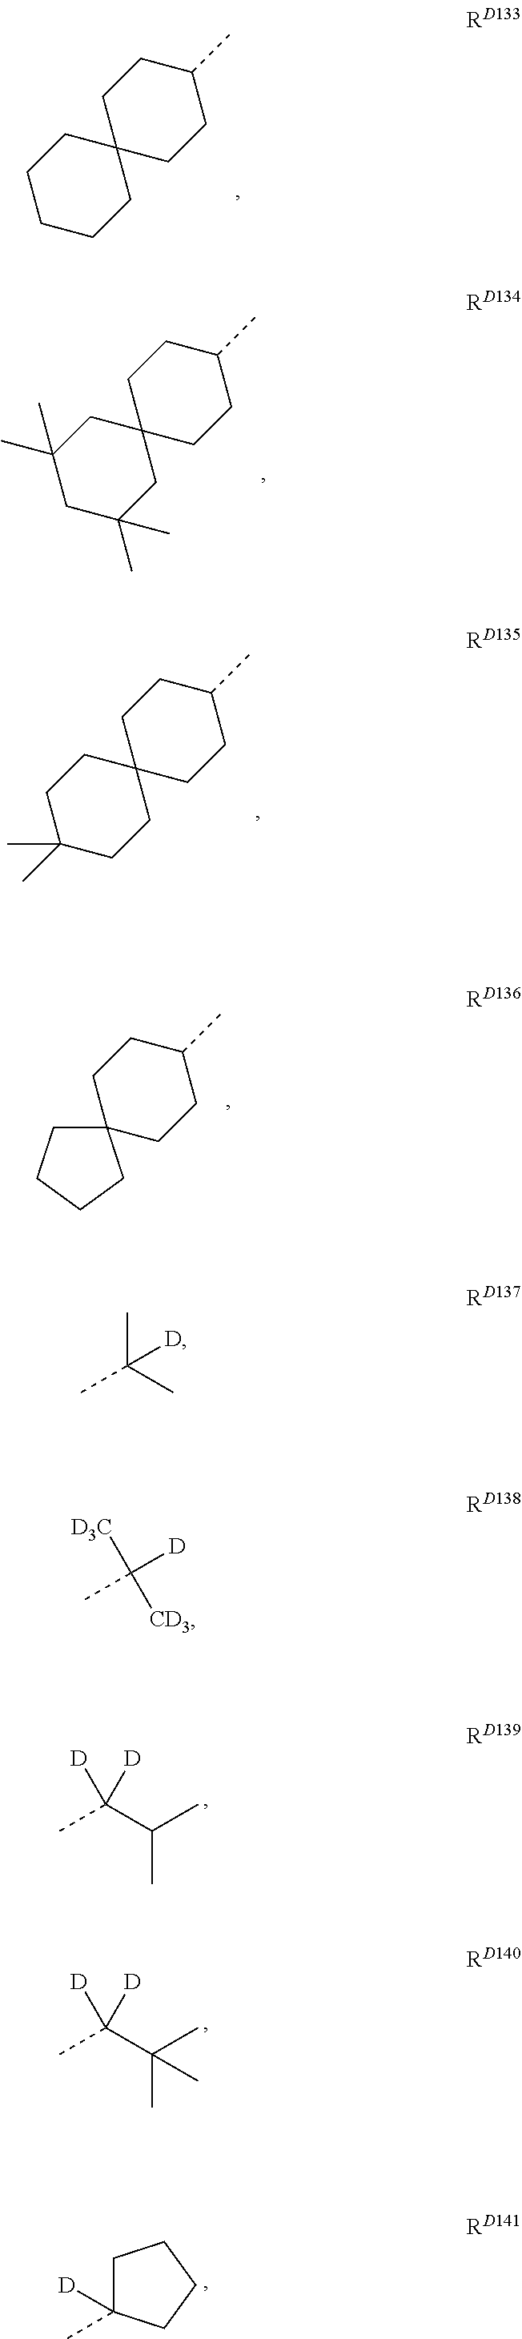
C1(C)CCC2(CC1)CCCCC2.C1(C)CCC2(CC1)CC(C)(C)CC(C)(C)C2.C1(C)CCC2(CC1)CCC(C)(C)CC2.C1(C)CCC2(CC1)CCCC2.CC(C(C)C)([D])[D].CC(C(C)(C)C)([D])[D].C1C(C)([D])CCC1.CC(C)(C)[D].CC([D3C])([CD3])[D]
